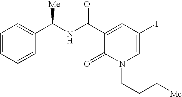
C1=CC=CC=C1C(NC(C1=CC(I)=CN(CCC[Me])C1=O)=O)[Me]
